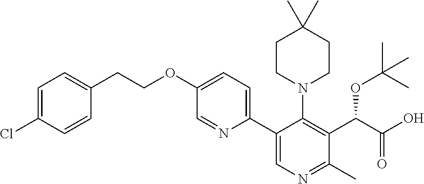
C1=C(Cl)C=CC(CCOC2=CC=C(C3=CN=C(C)C(C(C(O)=O)OC(C)(C)C)=C3N3CCC(C)(C)CC3)N=C2)=C1
